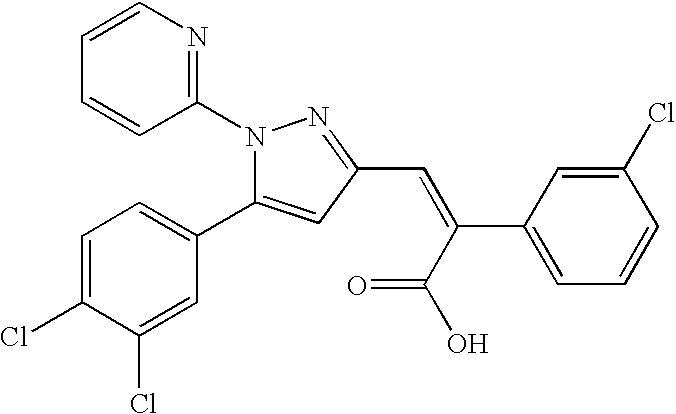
N1(C2=NC=CC=C2)C(C2=CC=C(Cl)C(Cl)=C2)=CC(C=C(C2=CC=CC(Cl)=C2)C(=O)O)=N1
